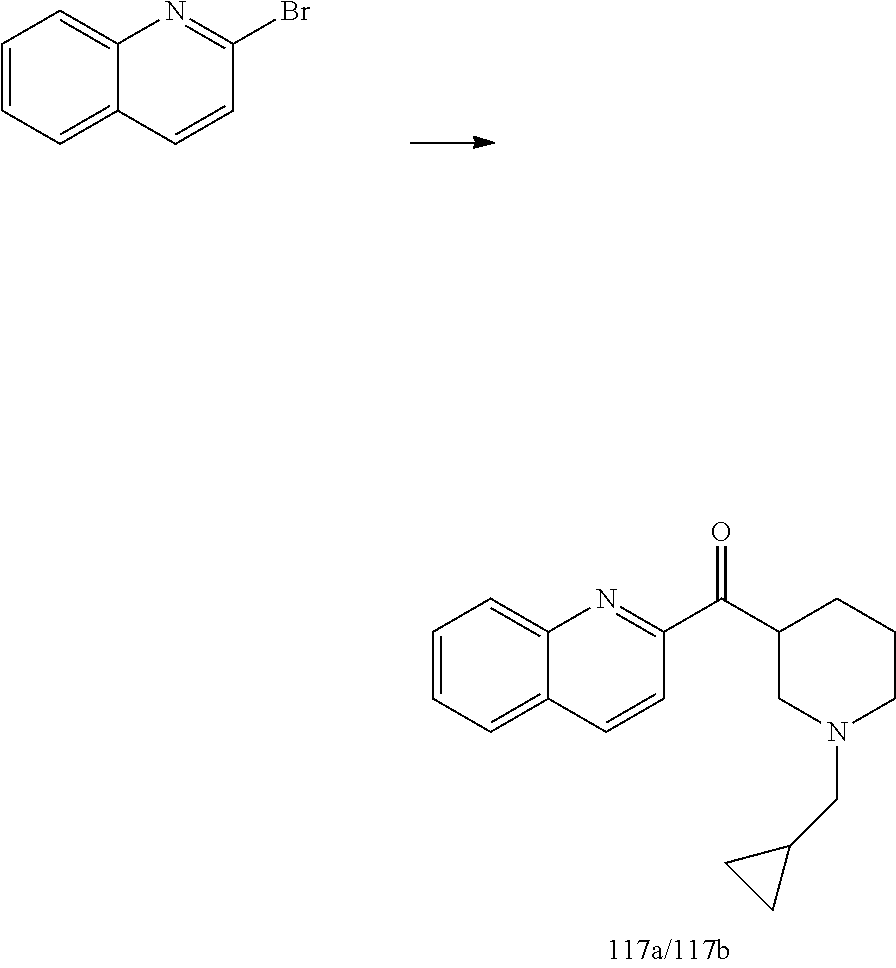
C1=CC2=CC=CC=C2N=C1C(C1CN(CC2CC2)CCC1)=O.C1=CC=C2C(=C1)N=C(Br)C=C2
